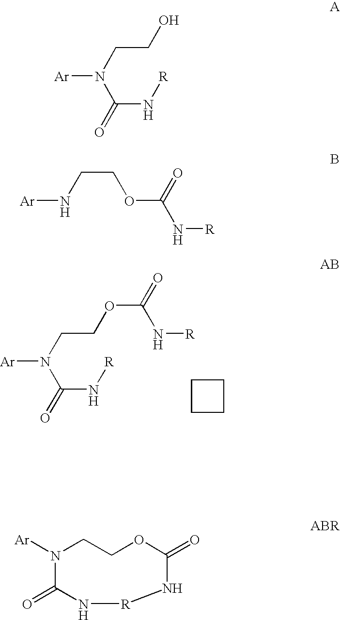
[Ar]N(CCOC(=O)N[R])C(=O)N[R].C1CCC1.[Ar]N(CCO)C(=O)N[R].[Ar]NCCOC(N[R])=O.[Ar]N1CCOC(=O)N[R]NC1=O
